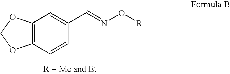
C12=C(C=CC(C=NO[R])=C1)OCO2
